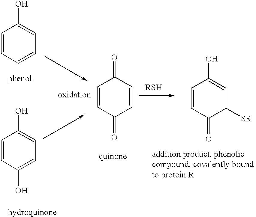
C1=CC=CC=C1O.C1=CC(O)=CC=C1O.C1=CC(=O)C=CC1=O.C1=CC(=O)C([SR])C=C1O.[RSH]
